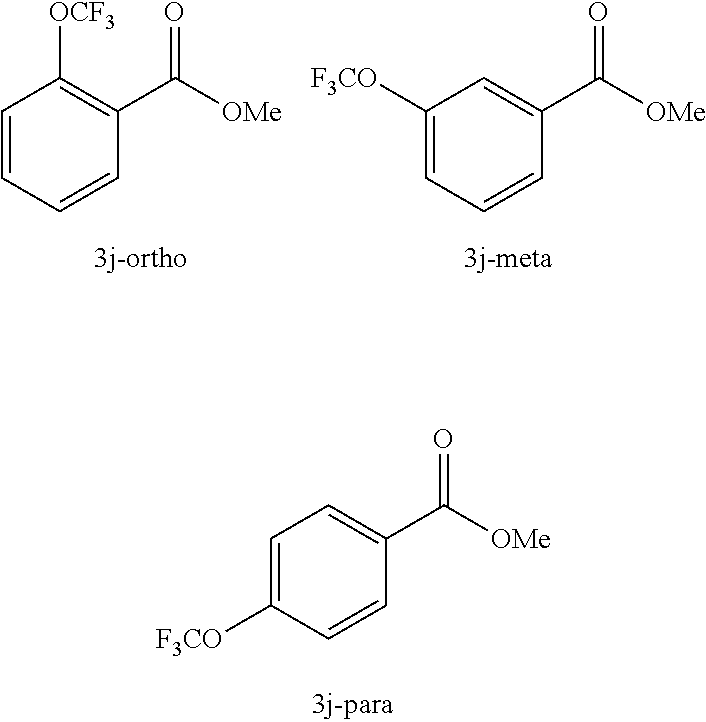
C1=CC=CC(C([OMe])=O)=C1[OCF3].C1([F3CO])=CC=CC(C([OMe])=O)=C1.C1=C([F3CO])C=CC(C([OMe])=O)=C1
